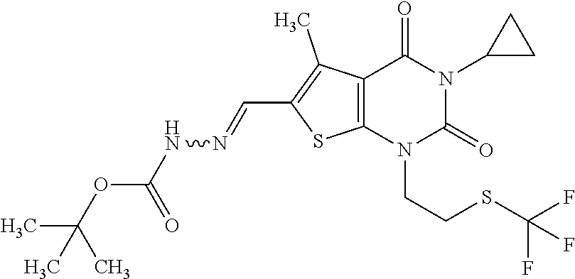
C12=C(N(CCSC(F)(F)F)C(=O)N(C3CC3)C1=O)SC(C=NNC(=O)OC(C)(C)C)=C2C
